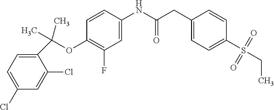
C1=CC(NC(CC2=CC=C(S(CC)(=O)=O)C=C2)=O)=CC(F)=C1OC(C1=CC=C(Cl)C=C1Cl)(C)C
